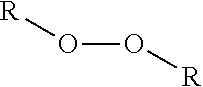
O(O[R])[R]
